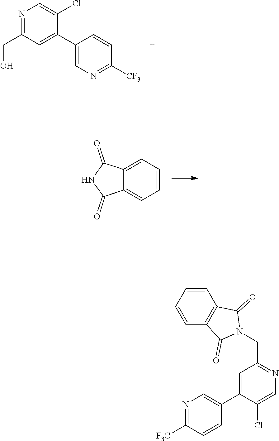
C1(C2=CC(CO)=NC=C2Cl)=CN=C([CF3])C=C1.C1=C2C(=CC=C1)C(=O)NC2=O.C1=CC=CC2=C1C(=O)N(CC1=NC=C(Cl)C(C3=CN=C([F3C])C=C3)=C1)C2=O
